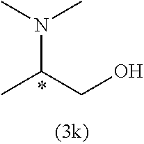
CN(C)C(C)CO
